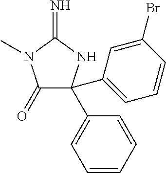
C1(=O)C(C2=CC=CC(Br)=C2)(C2=CC=CC=C2)NC(=N)N1C
